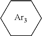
C1CCCCC1.[Ar3]
